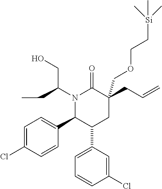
N1(C(CO)CC)C(C2=CC=C(Cl)C=C2)C(C2=CC=CC(Cl)=C2)CC(CC=C)(COCC[Si](C)(C)C)C1=O
